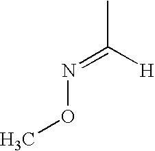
CC([H])=NOC
